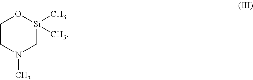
C1CN(C)C[Si](C)(C)O1
